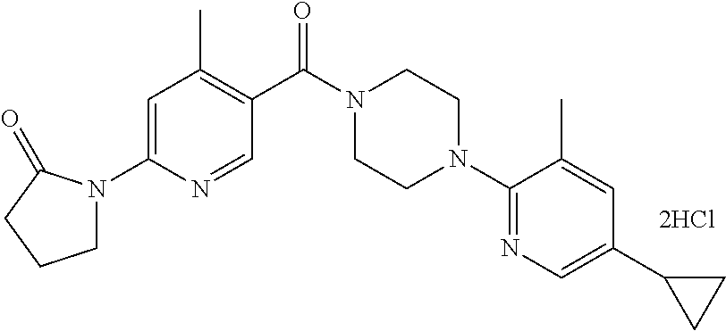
C1=C(N2CCCC2=O)N=CC(C(N2CCN(C3=NC=C(C4CC4)C=C3C)CC2)=O)=C1C.[2HCl]
